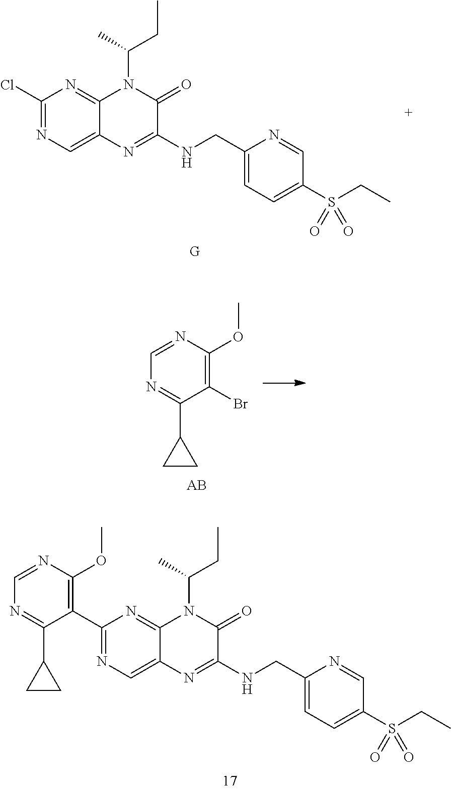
C1(Cl)=NC=C2C(=N1)N(C(C)CC)C(=O)C(NCC1=CC=C(S(CC)(=O)=O)C=N1)=N2.[G].C1(Br)=C(OC)N=CN=C1C1CC1.N1=C(C2=C(OC)N=CN=C2C2CC2)N=C2C(=C1)N=C(NCC1=CC=C(S(CC)(=O)=O)C=N1)C(=O)N2C(C)CC
